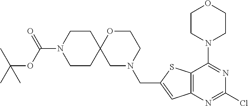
C1CN(C2=NC(Cl)=NC3=C2SC(CN2CCOC4(C2)CCN(C(OC(C)(C)C)=O)CC4)=C3)CCO1
